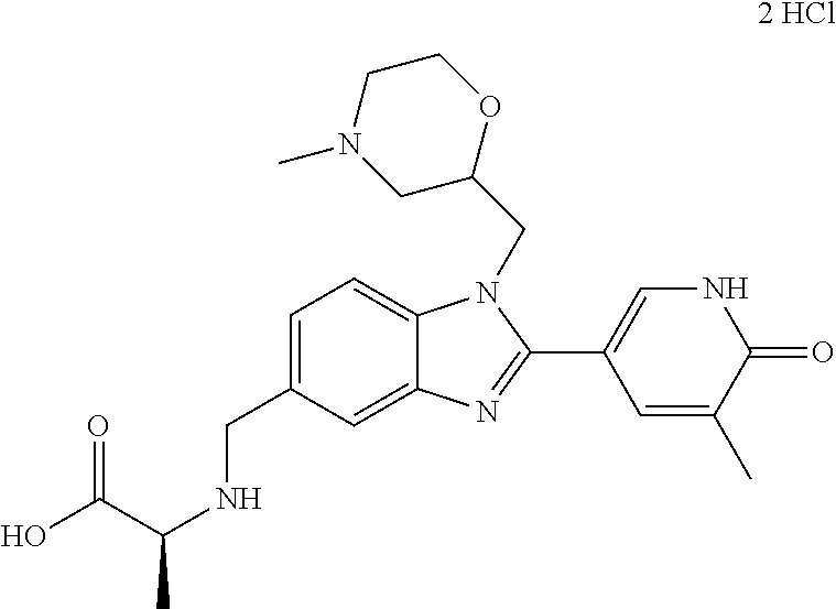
C1=C(CNC(C(O)=O)C)C=C2C(=C1)N(CC1OCCN(C)C1)C(C1=CNC(=O)C(C)=C1)=N2.[2 HCl]
